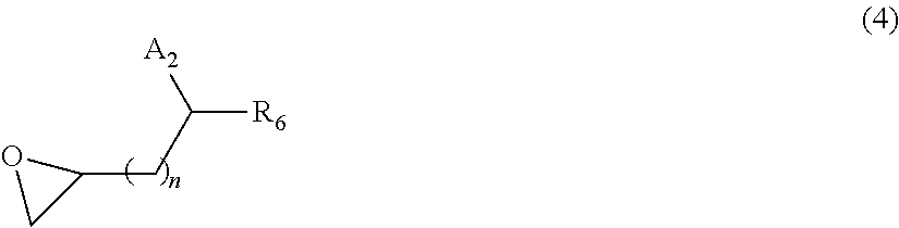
C1(CC([R6])[A2])OC1
